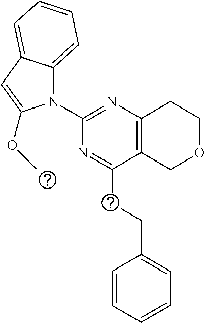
C1(N2C3=CC=CC=C3C=C2OC)=NC2=C(C(CCC3=CC=CC=C3)=N1)COCC2
